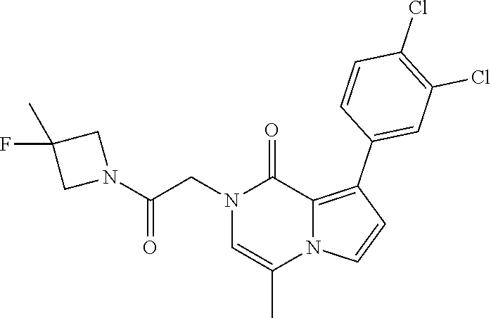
N1(CC(N2CC(C)(F)C2)=O)C=C(C)N2C(=C(C3=CC(Cl)=C(Cl)C=C3)C=C2)C1=O
